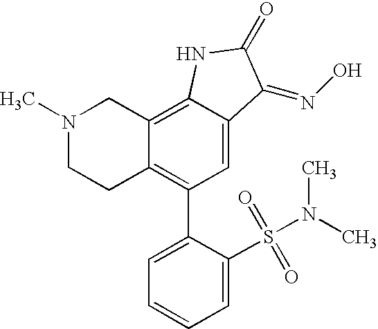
C12=C3C(=CC(C4=CC=CC=C4S(N(C)C)(=O)=O)=C1CCN(C)C2)C(=NO)C(=O)N3
